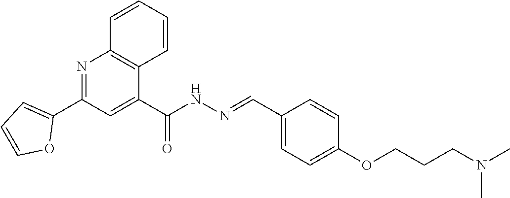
N1=C(C2=CC=CO2)C=C(C(NN=CC2=CC=C(OCCCN(C)C)C=C2)=O)C2=C1C=CC=C2
